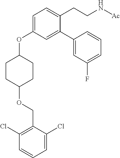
C1=C(OC2CCC(OCC3=C(Cl)C=CC=C3Cl)CC2)C=C(C2=CC(F)=CC=C2)C(CCN[Ac])=C1
